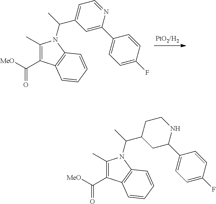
C1(C)=C(C([MeO])=O)C2=C(N1C(C)C1=CC=NC(C3=CC=C(F)C=C3)=C1)C=CC=C2.C1(C)=C(C([MeO])=O)C2=C(N1C(C)C1CC(C3=CC=C(F)C=C3)NCC1)C=CC=C2
